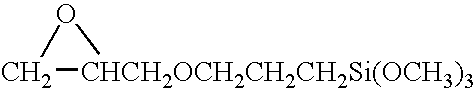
O1C[CHCH2OCH2CH2CH2Si(OCH3)3]1
